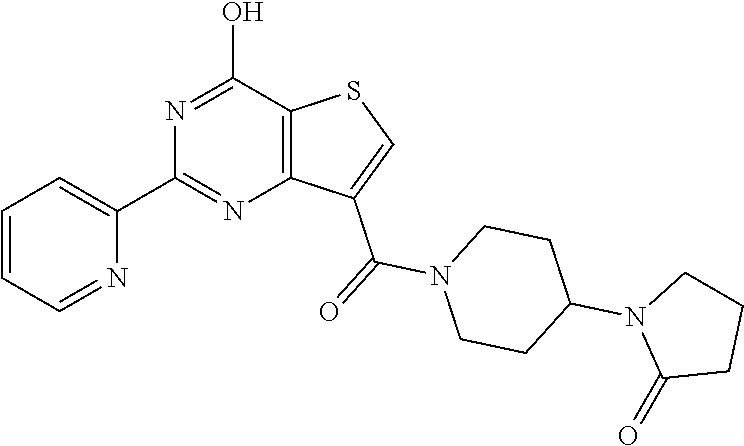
C1=CC=NC(C2=NC3=C(C(O)=N2)SC=C3C(=O)N2CCC(N3C(=O)CCC3)CC2)=C1
